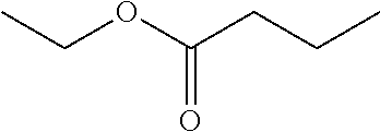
C(OC(CCC)=O)C
